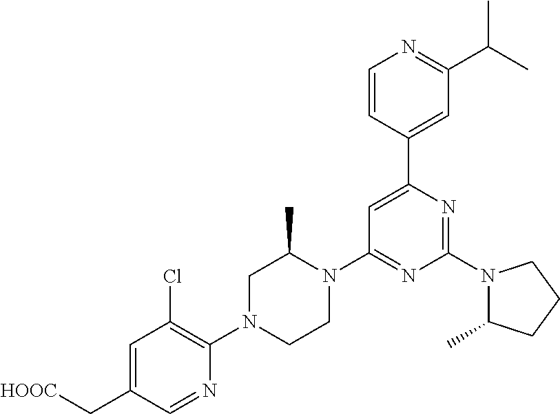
C1=C(C[HOOC])C=NC(N2CCN(C3=NC(N4C(C)CCC4)=NC(C4=CC(C(C)C)=NC=C4)=C3)C(C)C2)=C1Cl
